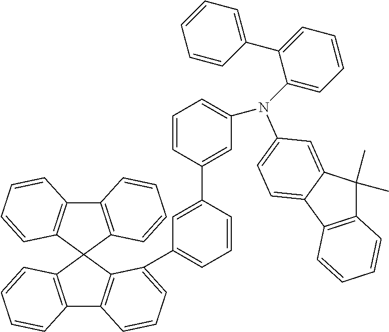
C12=C(C3(C4=C1C=CC=C4)C1=C(C4=C3C(C3=CC=CC(C5=CC(N(C6=CC=CC=C6C6=CC=CC=C6)C6=CC=C7C(=C6)C(C)(C)C6=C7C=CC=C6)=CC=C5)=C3)=CC=C4)C=CC=C1)C=CC=C2
